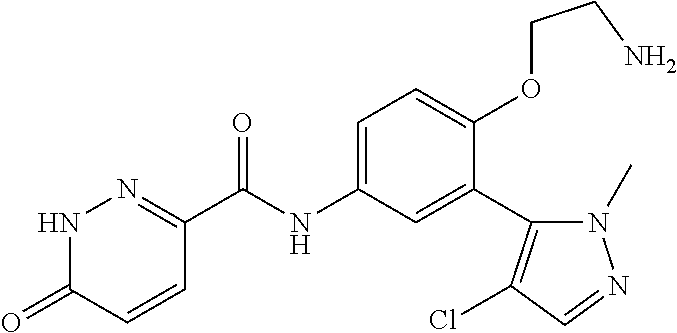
C1=CC(=O)NN=C1C(=O)NC1=CC=C(OCCN)C(C2=C(Cl)C=NN2C)=C1
